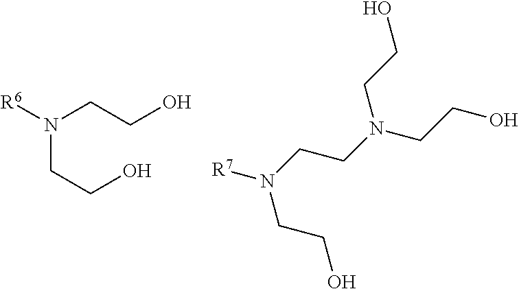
[R6]N(CCO)CCO.C(CN(CCO)[R7])N(CCO)CCO
